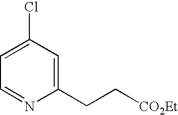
C1(Cl)=CC=NC(CC[CO2Et])=C1
